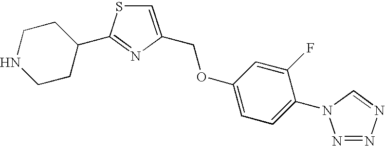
C1=C(COC2=CC=C(N3N=NN=C3)C(F)=C2)N=C(C2CCNCC2)S1
